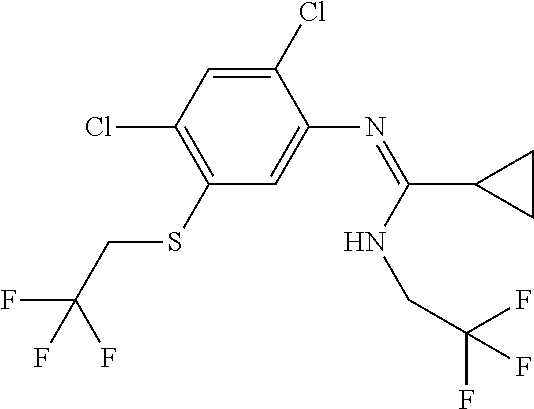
C1(Cl)=CC(Cl)=C(SCC(F)(F)F)C=C1N=C(C1CC1)NCC(F)(F)F
